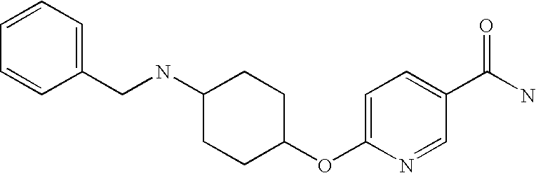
C1(CNC2CCC(OC3=CC=C(C(N)=O)C=N3)CC2)=CC=CC=C1
